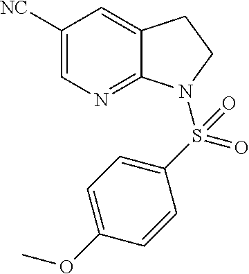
C1([NC])=CN=C2C(=C1)CCN2S(C1=CC=C(OC)C=C1)(=O)=O
